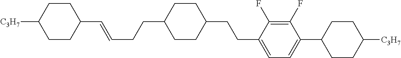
C1(C=CCCC2CCC(CCC3=CC=C(C4CCC([C3H7])CC4)C(F)=C3F)CC2)CCC([C3H7])CC1
